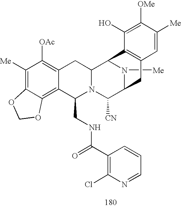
C1([Me])=C2C(=C3C(=C1[OAc])CC1N(C3CNC(=O)C3=C(Cl)N=CC=C3)C([CN])C3N([Me])C1C1=C(C3)C=C([Me])C([OMe])=C1O)OCO2
